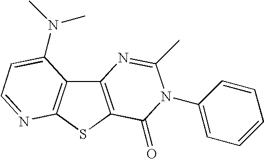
C12=C(SC3=C1C(N(C)C)=CC=N3)C(=O)N(C1=CC=CC=C1)C(C)=N2
